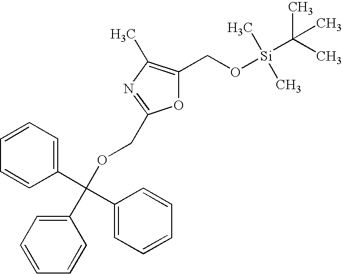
O1C(CO[Si](C(C)(C)C)(C)C)=C(C)N=C1COC(C1=CC=CC=C1)(C1=CC=CC=C1)C1=CC=CC=C1
